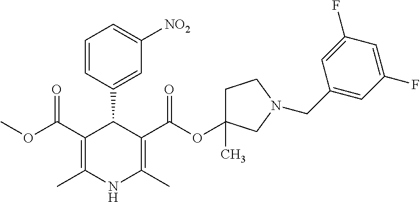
C1=CC(C2C(C(=O)OC)=C(C)NC(C)=C2C(=O)OC2(C)CCN(CC3=CC(F)=CC(F)=C3)C2)=CC([NO2])=C1
